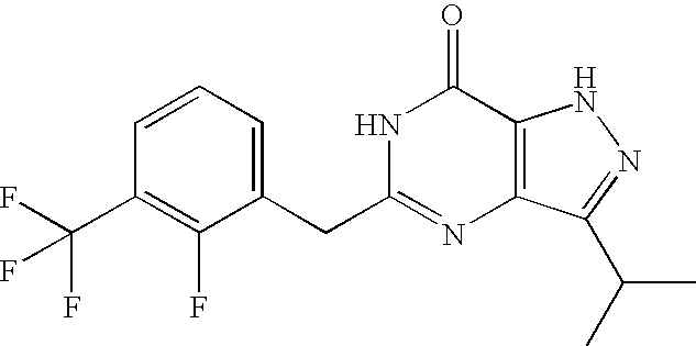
C1=C(CC2=NC3=C(C(=O)N2)NN=C3C(C)C)C(F)=C(C(F)(F)F)C=C1
